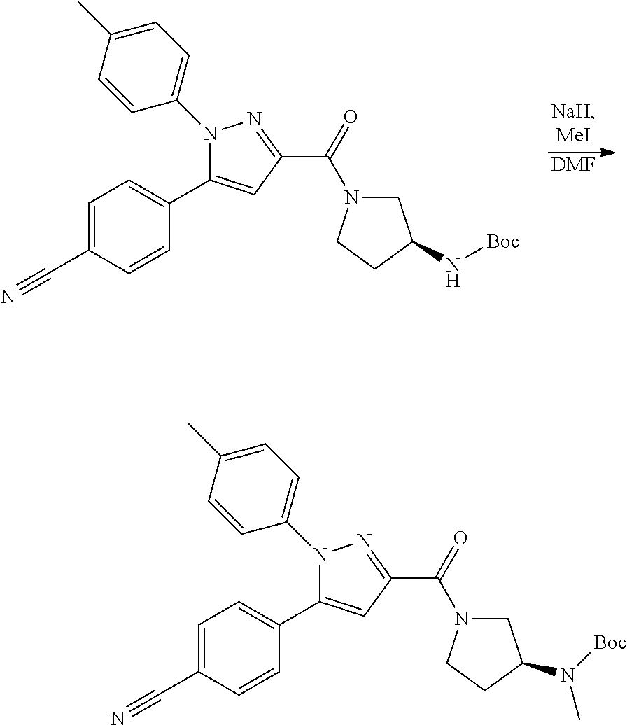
N1(C2=CC=C(C)C=C2)C(C2=CC=C(C#N)C=C2)=CC(C(=O)N2CC(N[Boc])CC2)=N1.[DMF].N1(C2=CC=C(C)C=C2)C(C2=CC=C(C#N)C=C2)=CC(C(=O)N2CC(N([Boc])C)CC2)=N1
